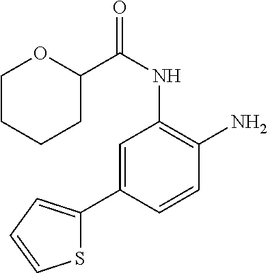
C1=C(C2=CC=CS2)C=CC(N)=C1NC(=O)C1CCCCO1
